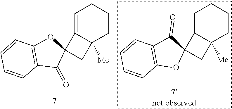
C1=C2C([Me])(CCC1)CC21OC2=C(C1=O)C=CC=C2.C1=C2C([Me])(CCC1)CC21C(=O)C2=C(O1)C=CC=C2
